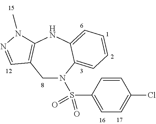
C1C2=C(NC3=CC=CC=C3N1S(C1=CC=C(Cl)C=C1)(=O)=O)N(C)N=C2
